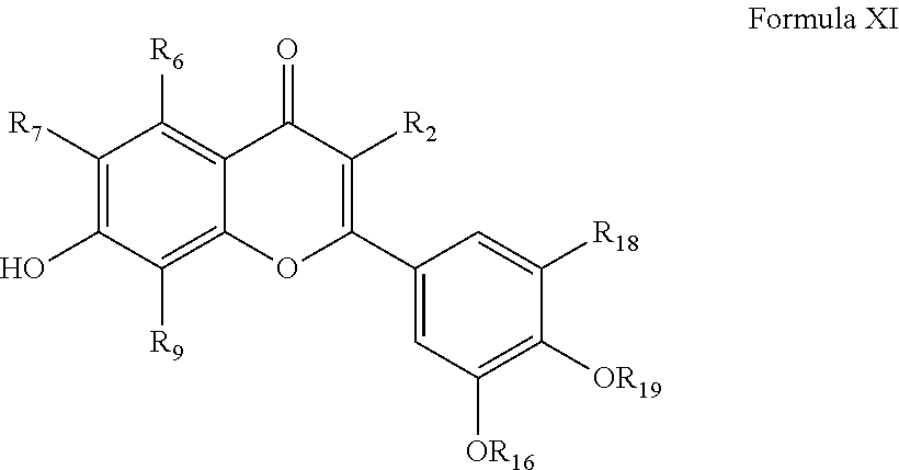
C1([R7])=C(O)C([R9])=C2C(=C1[R6])C(=O)C([R2])=C(C1=CC([OR16])=C([OR19])C([R18])=C1)O2
